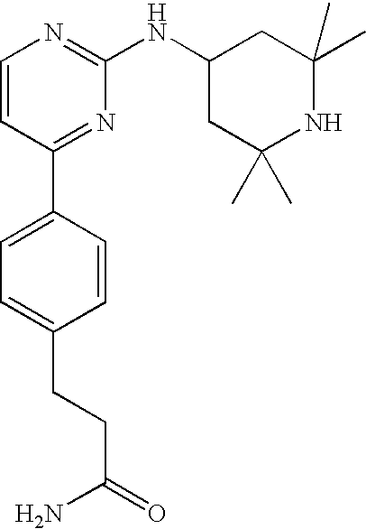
C1=CC(C2=CC=C(CCC(N)=O)C=C2)=NC(NC2CC(C)(C)NC(C)(C)C2)=N1
